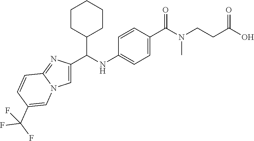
C1=C(C(NC2=CC=C(C(N(CCC(O)=O)C)=O)C=C2)C2CCCCC2)N=C2N1C=C(C(F)(F)F)C=C2
